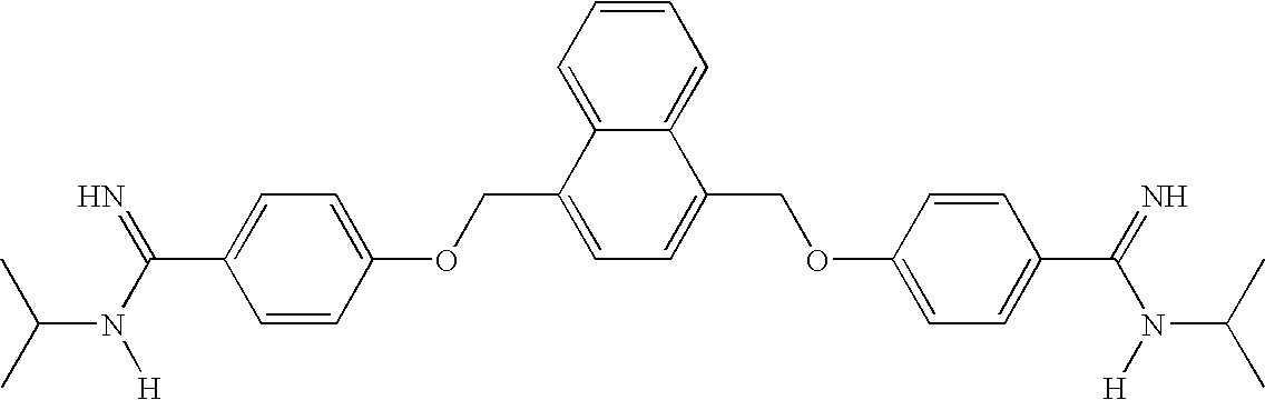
CC(C)N(C(=N)C1=CC=C(OCC2=CC=C(COC3=CC=C(C(N(C(C)C)[H])=N)C=C3)C3=CC=CC=C23)C=C1)[H]
